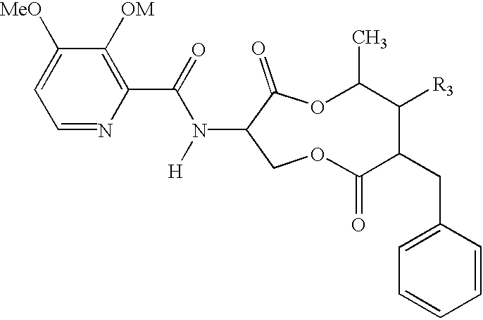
C1([MeO])=CC=NC(C(=O)N([H])C2COC(=O)C(CC3=CC=CC=C3)C([R3])C(C)OC2=O)=C1[OM]
